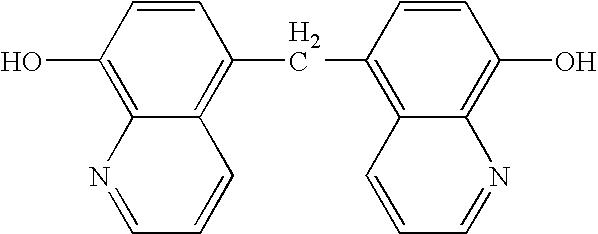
C1(O)=C2C(=C(CC3=C4C(=C(O)C=C3)N=CC=C4)C=C1)C=CC=N2
